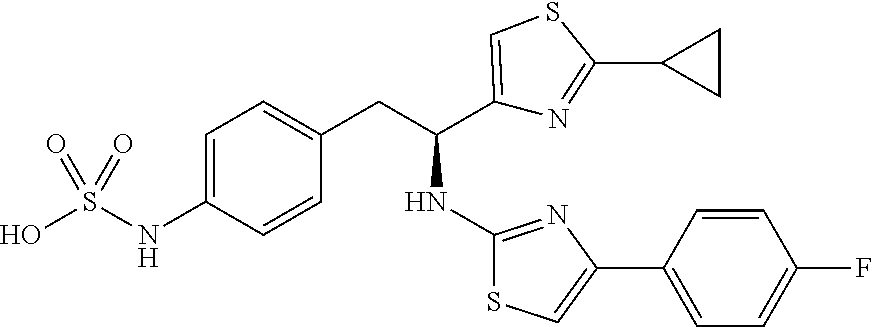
C1=C(NS(O)(=O)=O)C=CC(CC(C2=CSC(C3CC3)=N2)NC2=NC(C3=CC=C(F)C=C3)=CS2)=C1
